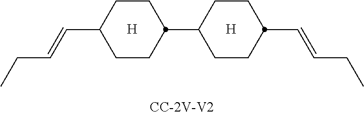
C1C(C2CCC(C=CCC)CC2)CCC(C=CCC)C1
